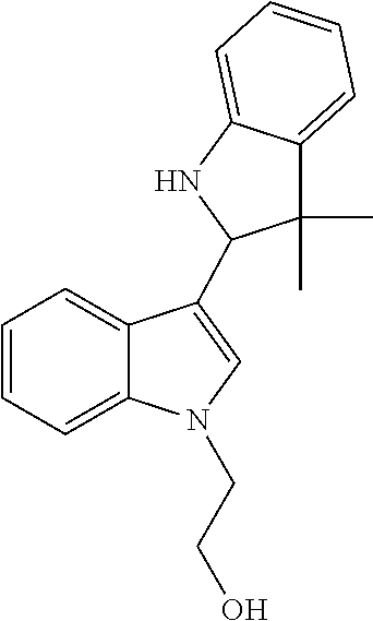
C1=CC=C2C(=C1)C(C1C(C)(C)C3=CC=CC=C3N1)=CN2CCO
